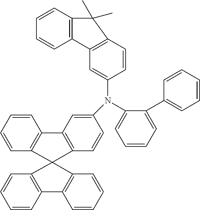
C1=CC2=C(C=C1)C1(C3=C2C=CC=C3)C2=C(C=CC=C2)C2=C1C=CC(N(C1=CC=CC=C1C1=CC=CC=C1)C1=CC3=C(C=C1)C(C)(C)C1=C3C=CC=C1)=C2
